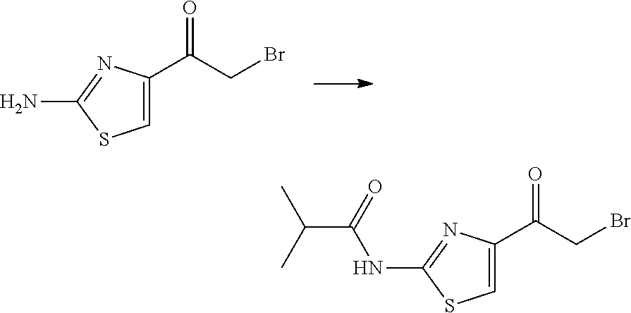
C1=C(C(CBr)=O)N=C(N)S1.C1=C(C(CBr)=O)N=C(NC(C(C)C)=O)S1
